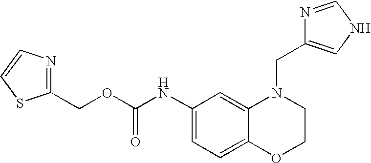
C1(NC(OCC2=NC=CS2)=O)=CC=C2C(=C1)N(CC1=CNC=N1)CCO2
